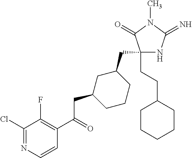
C1(CC2CC(CC(C3=C(F)C(Cl)=NC=C3)=O)CCC2)(CCC2CCCCC2)NC(=N)N(C)C1=O
